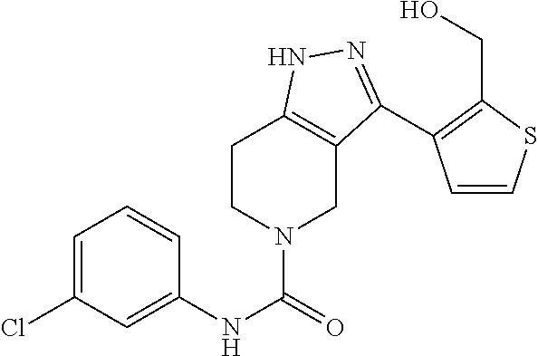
ClC1=CC=CC(NC(=O)N2CC3=C(CC2)NN=C3C2=C(CO)SC=C2)=C1
